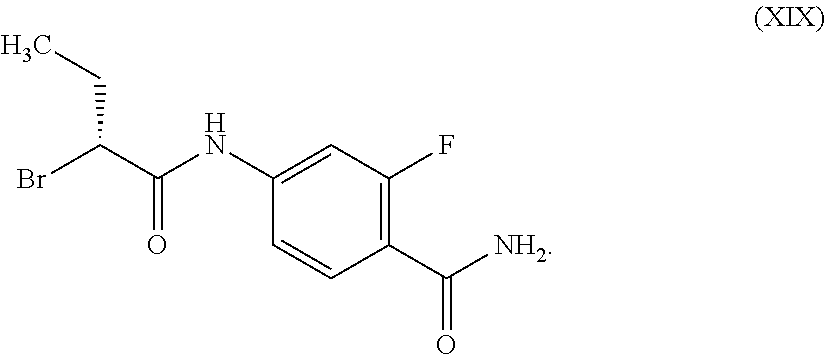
N(C(C(CC)Br)=O)C1=CC(F)=C(C([NH2])=O)C=C1
